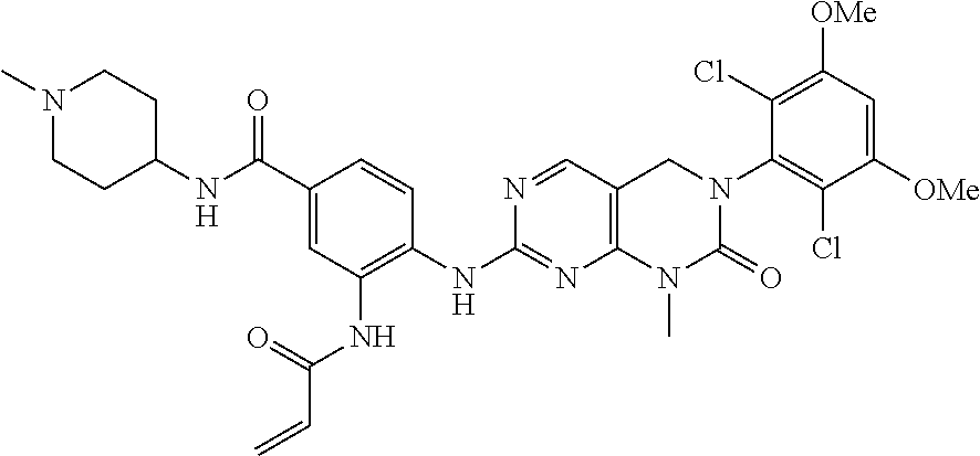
C1(NC2=C(NC(=O)C=C)C=C(C(NC3CCN(C)CC3)=O)C=C2)=NC2=C(C=N1)CN(C1=C(Cl)C([OMe])=CC([OMe])=C1Cl)C(=O)N2C
